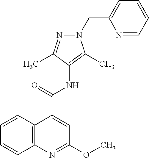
C12=C(N=C(OC)C=C1C(=O)NC1=C(C)N(CC3=CC=CC=N3)N=C1C)C=CC=C2
